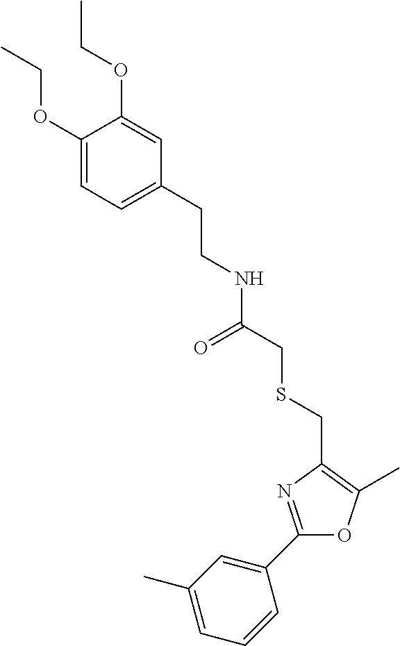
C1(C2=CC(C)=CC=C2)=NC(CSCC(=O)NCCC2=CC=C(OCC)C(OCC)=C2)=C(C)O1
